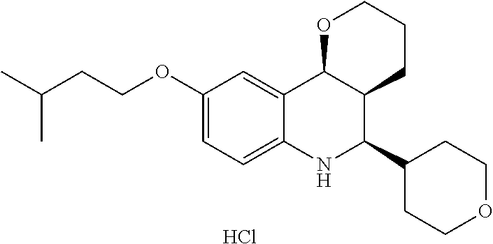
Cl.C12=CC(OCCC(C)C)=CC=C1NC(C1CCOCC1)C1C2OCCC1
